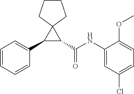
C1(C2=CC=CC=C2)C(C(NC2=CC(Cl)=CC=C2OC)=O)C12CCCC2
